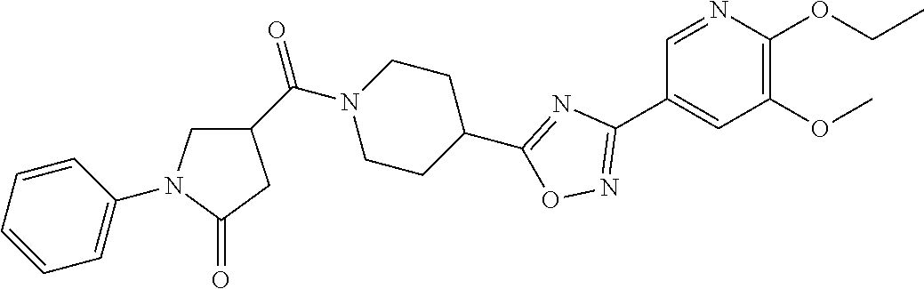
C1=NC(OCC)=C(OC)C=C1C1=NOC(C2CCN(C(C3CN(C4=CC=CC=C4)C(=O)C3)=O)CC2)=N1
